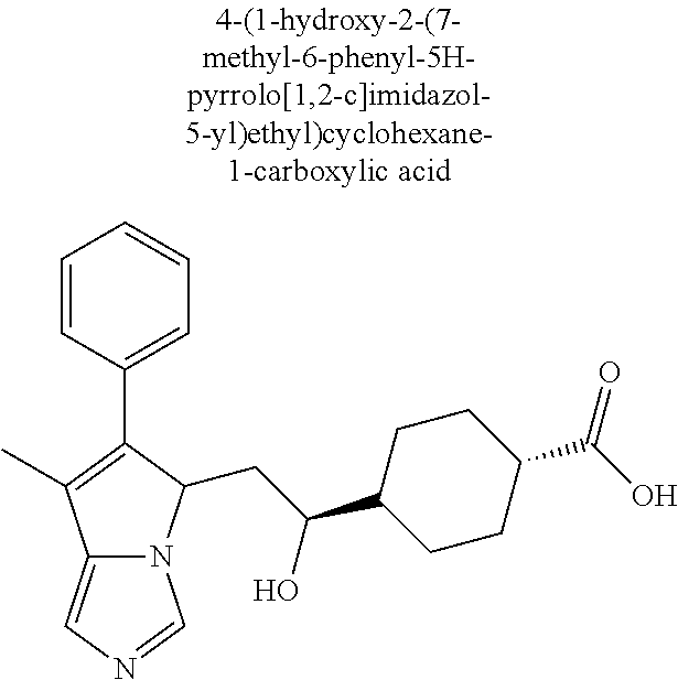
C12=CN=CN1C(CC(C1CCC(C(O)=O)CC1)O)C(C1=CC=CC=C1)=C2C
